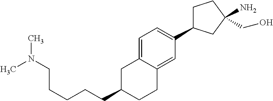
C(C1CCC2=CC(C3CCC(N)(CO)C3)=CC=C2C1)CCCCN(C)C
